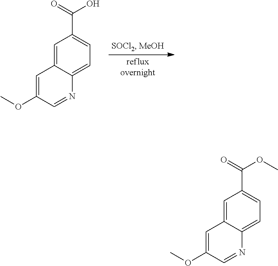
C1=C2C(=CC=C1C(O)=O)N=CC(OC)=C2.C1=C2C(=CC=C1C(OC)=O)N=CC(OC)=C2
